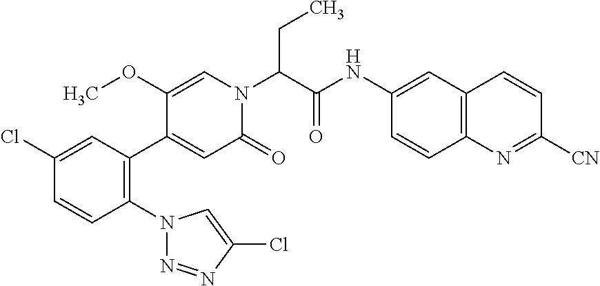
C1(Cl)=CC(C2=CC(=O)N(C(C(=O)NC3=CC4=C(C=C3)N=C([CN])C=C4)CC)C=C2OC)=C(N2C=C(Cl)N=N2)C=C1
